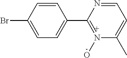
C1=CC(Br)=CC=C1C1=N(O)C(C)=CC=N1
